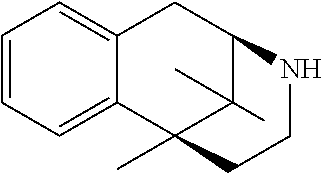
C1=CC=C2C(=C1)CC1C(C)(C)C2(C)CCN1
